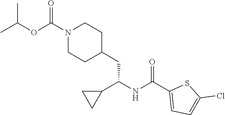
C1=C(C(NC(CC2CCN(C(OC(C)C)=O)CC2)C2CC2)=O)SC(Cl)=C1
